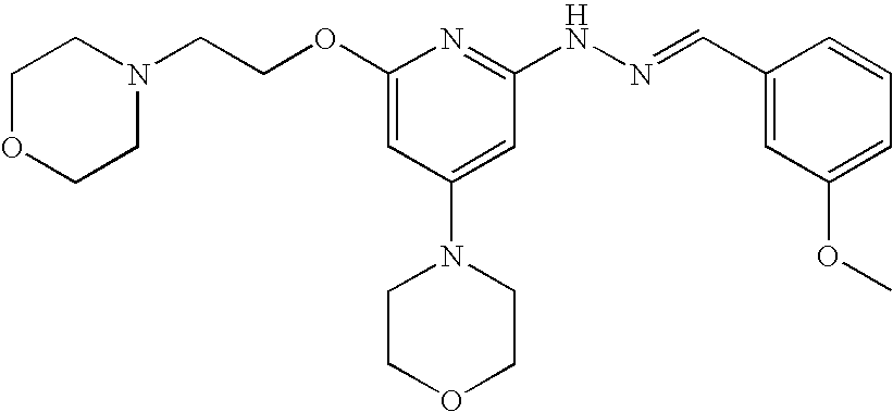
N1(CCOC2=CC(N3CCOCC3)=CC(NN=CC3=CC(OC)=CC=C3)=N2)CCOCC1
